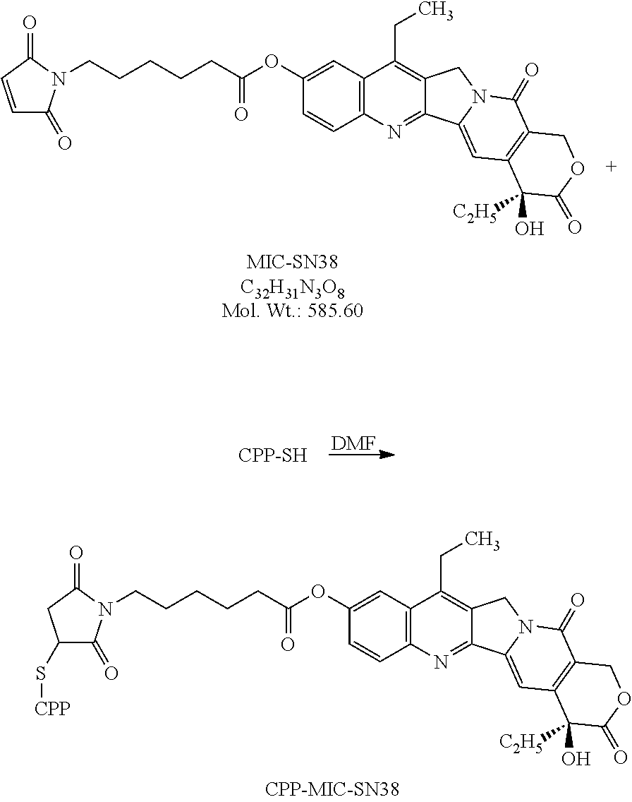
C(C(OC1=CC2=C(C=C1)N=C1C(=C2CC)CN2C1=CC1=C(C2=O)COC(=O)C1(O)[C2H5])=O)CCCCN1C(=O)C=CC1=O.[DMF].[CPP-SH].C(C(OC1=CC2=C(C=C1)N=C1C(=C2CC)CN2C1=CC1=C(C2=O)COC(=O)C1(O)[C2H5])=O)CCCCN1C(=O)C(S[CPP])CC1=O
